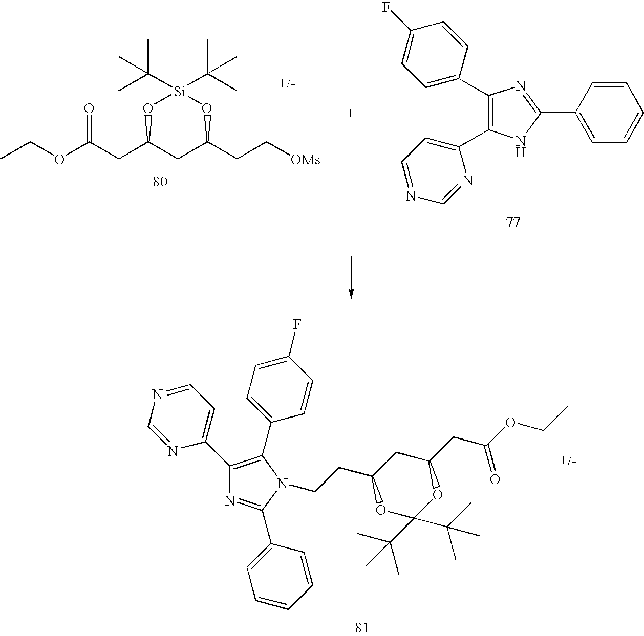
CCOC(CC1CC(CC[OMs])O[Si](C(C)(C)C)(C(C)(C)C)O1)=O.N1=CC=C(C2=C(C3=CC=C(F)C=C3)N(CCC3CC(CC(OCC)=O)OC(C(C)(C)C)(C(C)(C)C)O3)C(C3=CC=CC=C3)=N2)N=C1.C1(C2=CC=C(F)C=C2)=C(C2=CC=NC=N2)NC(C2=CC=CC=C2)=N1
